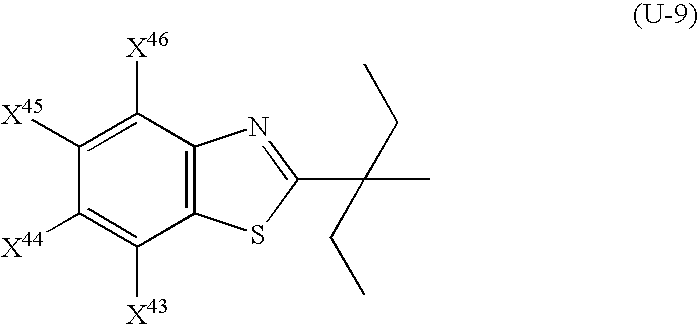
C12=C(C([X46])=C([X45])C([X44])=C1[X43])N=C(C(CC)(CC)C)S2
